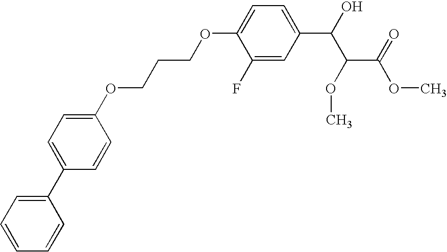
C1(C2=CC=C(OCCCOC3=CC=C(C(O)C(OC)C(OC)=O)C=C3F)C=C2)=CC=CC=C1
